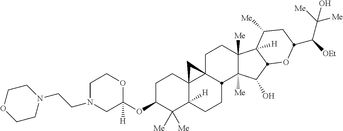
C1N(CCN2CCOCC2)CC(OC2C([Me])([Me])C3([H])C4(CC2)C2(CCC5([Me])C([Me])(C(O)C6C5([H])C([Me])CC(C([OEt])C([Me])([Me])O)O6)C2CC3)C4)([H])OC1
